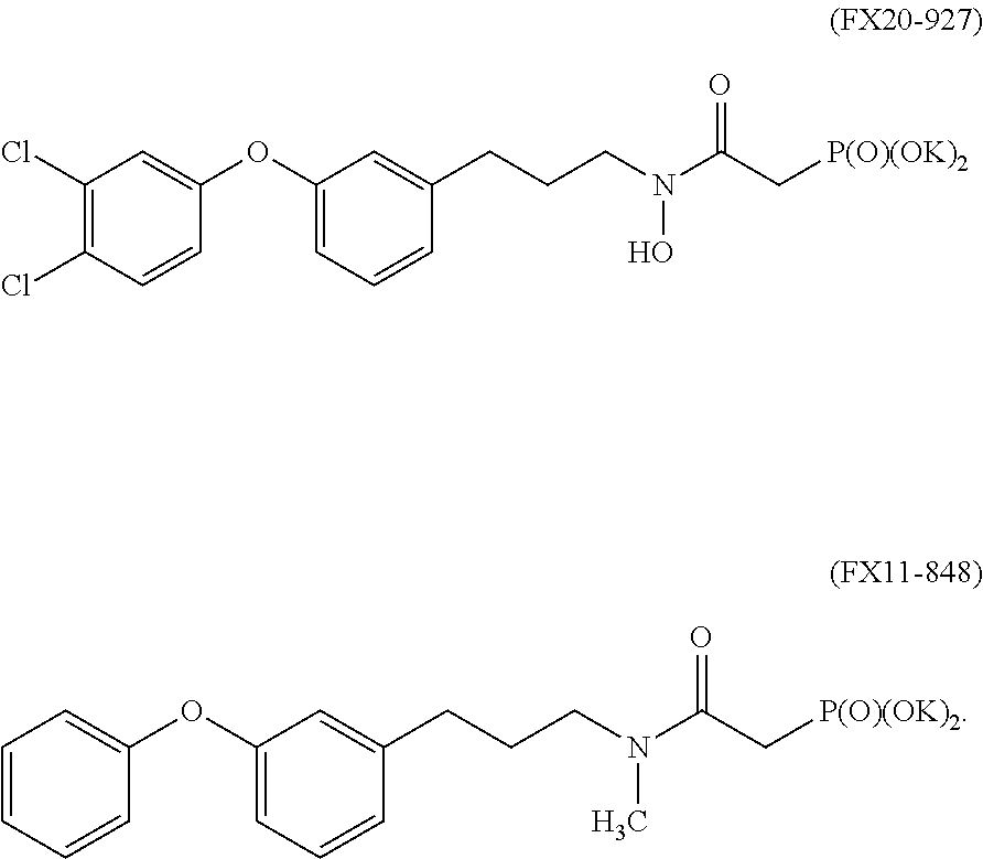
C1=CC=CC(OC2=CC=CC(CCCN(C(=O)C[P(O)(OK)2])C)=C2)=C1.C1=CC(OC2=CC=CC(CCCN(C(=O)C[P(O)(OK)2])O)=C2)=CC(Cl)=C1Cl
